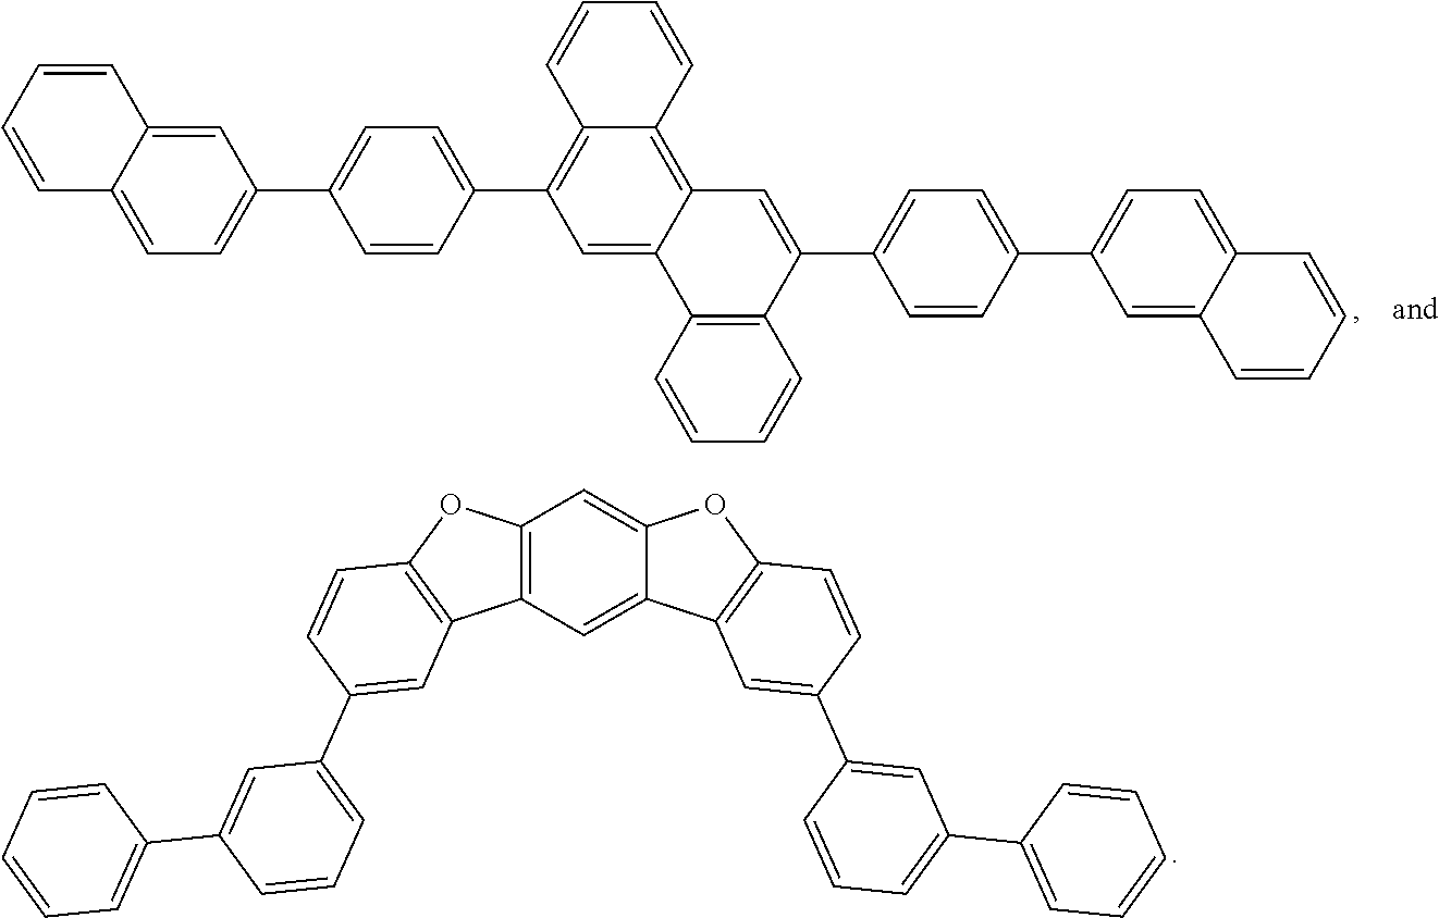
C12=C(C=C3C(=C1)OC1=C3C=C(C3=CC(C4=CC=CC=C4)=CC=C3)C=C1)C1=C(O2)C=CC(C2=CC=CC(C3=CC=CC=C3)=C2)=C1.C12=CC(C3=CC=C(C4=C5C(=C6C(=C4)C4=C(C(C7=CC=C(C8=CC=C9C(=C8)C=CC=C9)C=C7)=C6)C=CC=C4)C=CC=C5)C=C3)=CC=C1C=CC=C2
